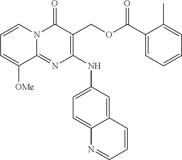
C1(NC2=CC=C3C(=C2)C=CC=N3)=C(COC(C2=CC=CC=C2C)=O)C(=O)N2C(=N1)C([OMe])=CC=C2
